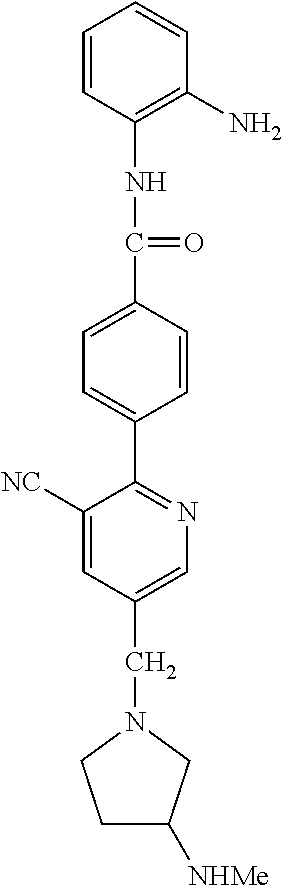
C1=CC(NC(C2=CC=C(C3=NC=C(CN4CCC([NHMe])C4)C=C3[NC])C=C2)=O)=C(N)C=C1
